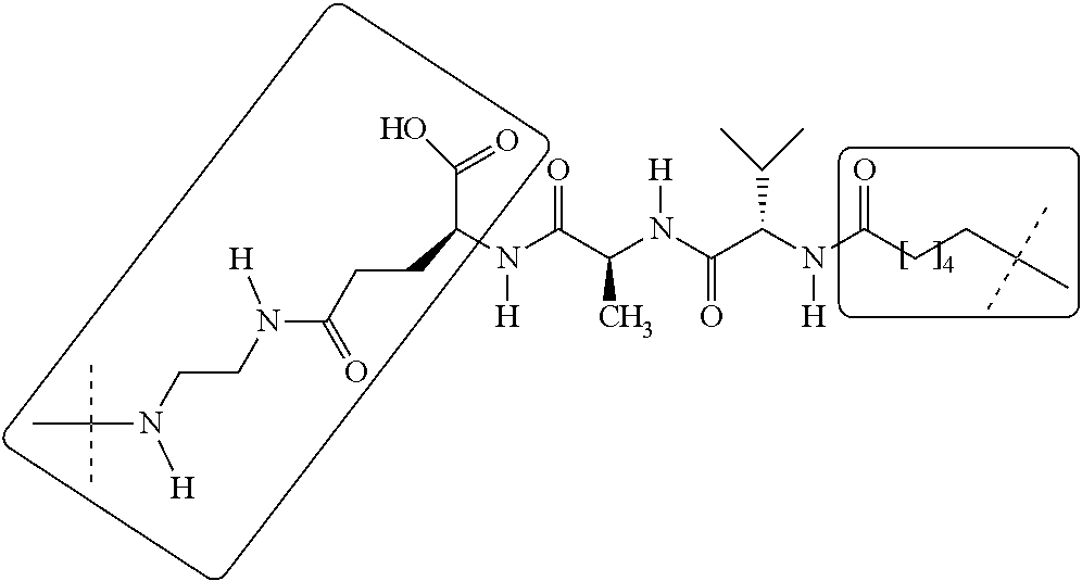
N(C(C(N(C(C(N(C(CCC(C)(C)C)=O)[H])C(C)C)=O)[H])C)=O)(C(CCC(N(CCN(C(C)(C)C)[H])[H])=O)C(O)=O)[H]
